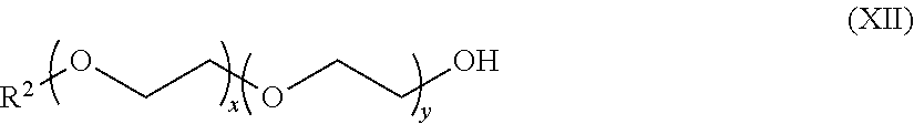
[R2]OCCOCCO
